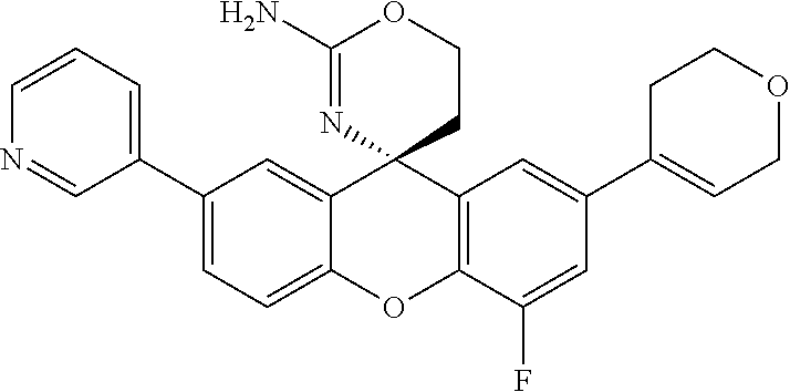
C1(C2=CC=C3C(=C2)C2(C4=C(O3)C(F)=CC(C3=CCOCC3)=C4)CCOC(N)=N2)=CC=CN=C1
